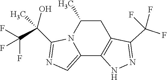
C1C(C)N2C(=CN=C2C(C)(O)C(F)(F)F)C2=C1C(C(F)(F)F)=NN2
